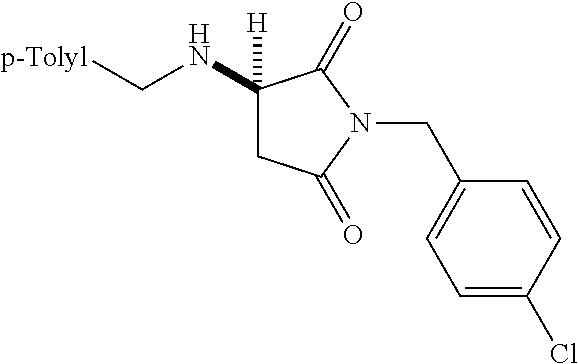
C1(NC[p-Tolyl])([H])CC(=O)N(CC2=CC=C(Cl)C=C2)C1=O
